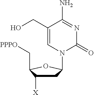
C1C([X])C(C[PPPO])OC1N1C(=O)N=C(N)C(CO)=C1
